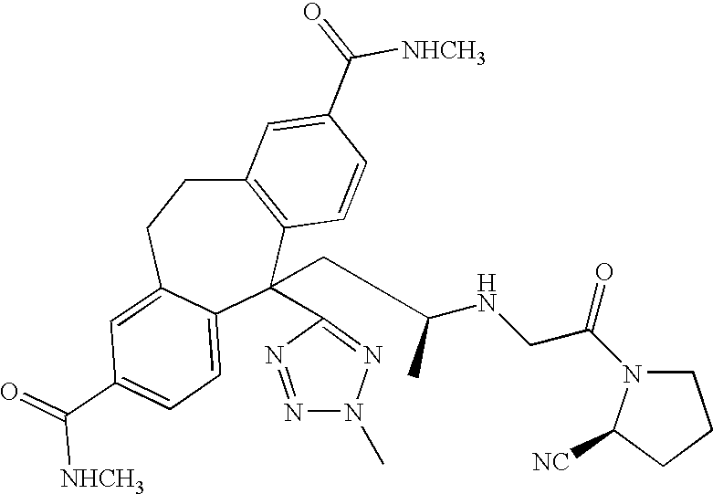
C12=C(C(CC(C)NCC(=O)N3CCCC3[CN])(C3=NN(C)N=N3)C3=CC=C(C(=O)[NHCH3])C=C3CC1)C=CC(C(=O)[NHCH3])=C2
